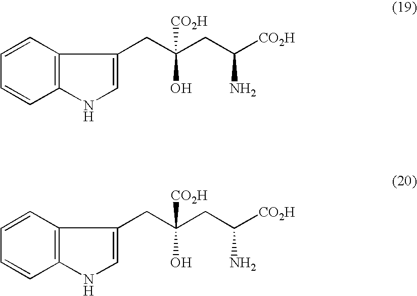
C1=CC=CC2=C1C(CC(CC([CO2H])N)(O)[CO2H])=CN2.C1=CC=CC2=C1C(CC(CC([CO2H])N)(O)[CO2H])=CN2
